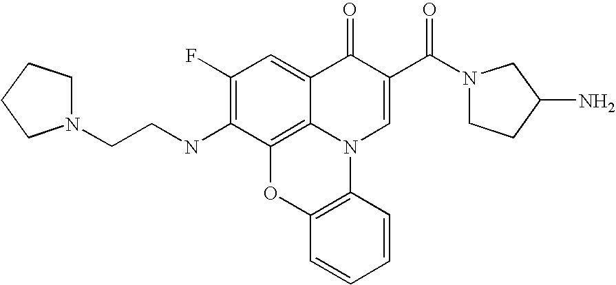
C1(F)=C(NCCN2CCCC2)C2=C3C(=C1)C(=O)C(C(N1CCC(N)C1)=O)=CN3C1=C(O2)C=CC=C1
